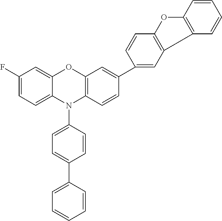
C1(F)=CC=C2C(=C1)OC1=C(N2C2=CC=C(C3=CC=CC=C3)C=C2)C=CC(C2=CC3=C(C=C2)OC2=C3C=CC=C2)=C1
